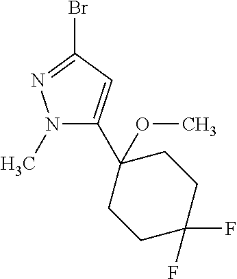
N1(C)C(C2(OC)CCC(F)(F)CC2)=CC(Br)=N1
